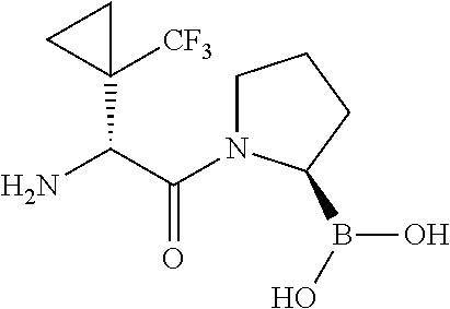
C1(C(C(=O)N2CCCC2B(O)O)N)([CF3])CC1
